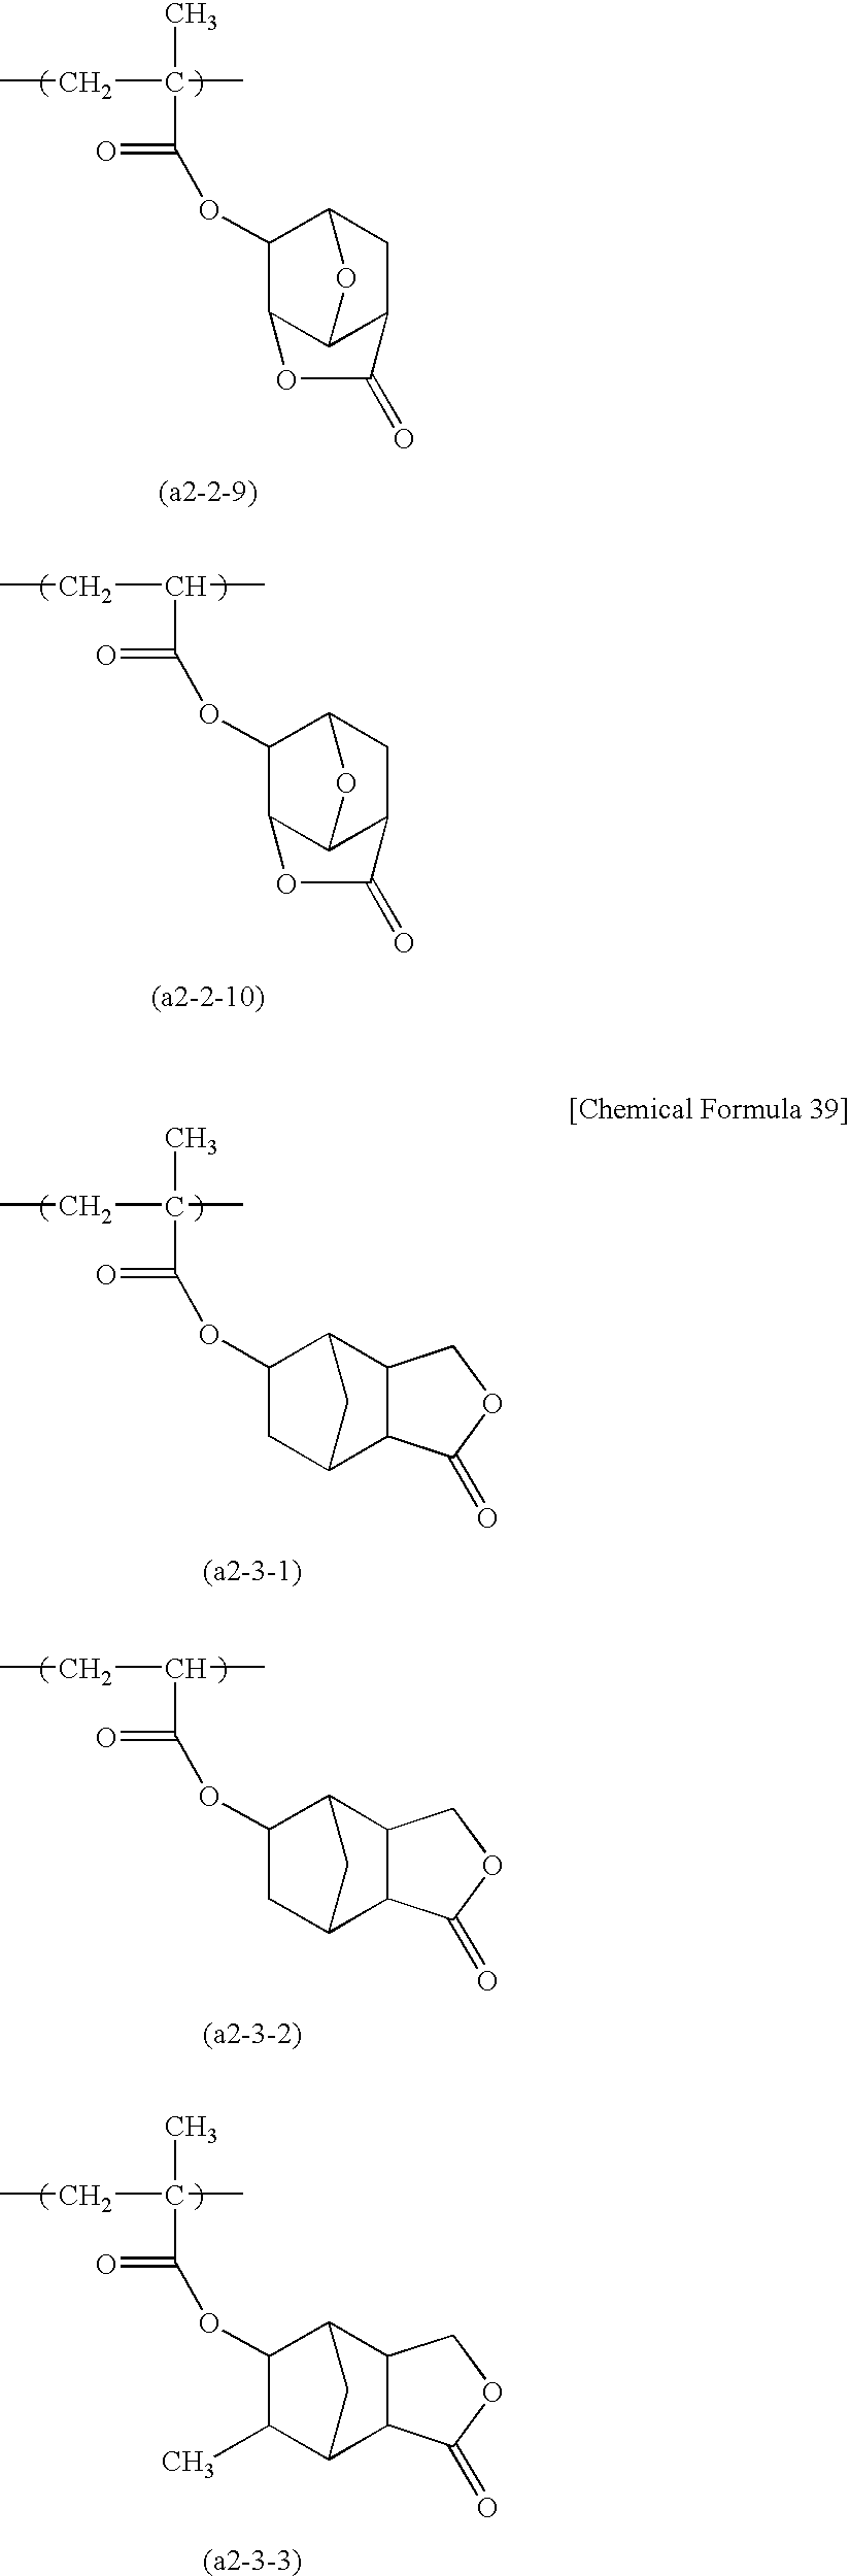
O(C(C(C)(C)CC)=O)C1C2C3C(CC1O3)C(=O)O2.O(C(C(CC)C)=O)C1C2C3C(CC1O3)C(=O)O2.O(C(C(C)(C)CC)=O)C1CC2C3C(C1C2)COC3=O.O(C(C(CC)C)=O)C1CC2C3C(C1C2)COC3=O.O(C(C(C)(C)CC)=O)C1C(C)C2C3C(C1C2)COC3=O
